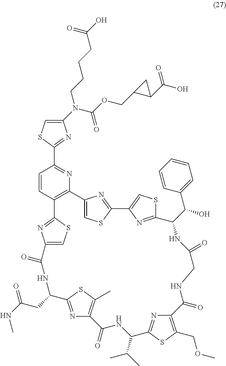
O(C(N(CCCCC(O)=O)C1=CSC(C2=NC3=C(C=C2)C2=NC(=CS2)C(=O)NC(CC(=O)NC)C2=NC(=C(C)S2)C(=O)NC(C(C)C)C2=NC(=C(COC)S2)C(=O)NCC(=O)NC(C(O)C2=CC=CC=C2)C2=NC(=CS2)C2=NC3=CS2)=N1)=O)CC1C(C(O)=O)C1
